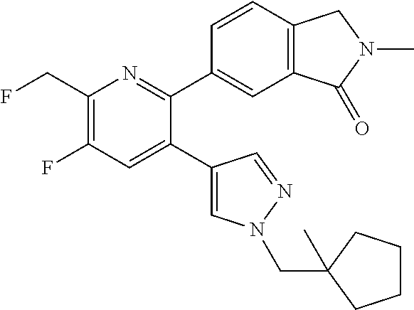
C1(CF)=C(F)C=C(C2=CN(CC3(C)CCCC3)N=C2)C(C2=CC3=C(C=C2)CN(C)C3=O)=N1
